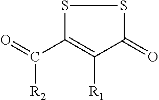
S1C(C(=O)[R2])=C([R1])C(=O)S1
